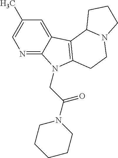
N1=C2C(=CC(C)=C1)C1=C(N2CC(N2CCCCC2)=O)CCN2C1CCC2
